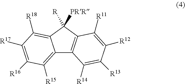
C12=C([R15])C([R16])=C([R17])C([R18])=C1C([R])([PRR])C1=C2C([R14])=C([R13])C([R12])=C1[R11]
